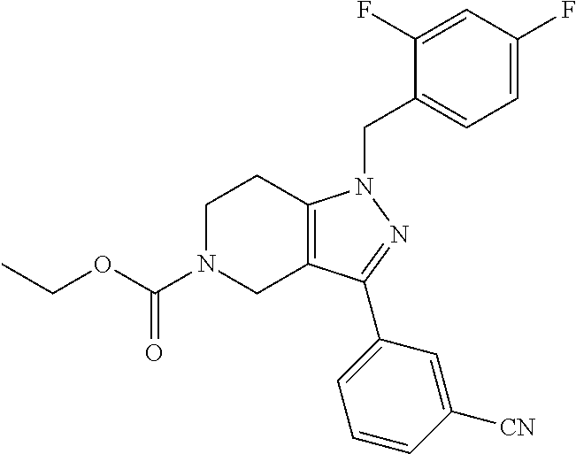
C1N(C(OCC)=O)CC2=C(C1)N(CC1=CC=C(F)C=C1F)N=C2C1=CC=CC([CN])=C1
